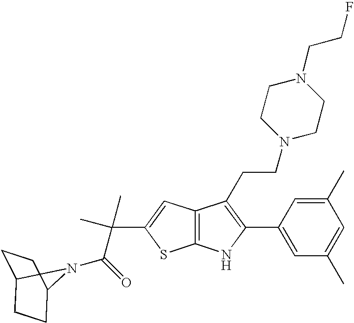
C12=C(C=C(C(C(=O)N3C4CCC3CC4)(C)C)S1)C(CCN1CCN(CCF)CC1)=C(C1=CC(C)=CC(C)=C1)N2
